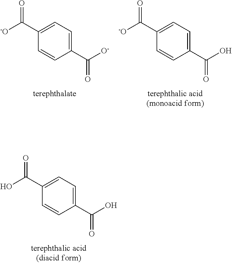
O=C(C1=CC=C(C([O-])=O)C=C1)[-O].O=C(C1=CC=C(C(O)=O)C=C1)[-O].O=C(C1=CC=C(C(O)=O)C=C1)O
